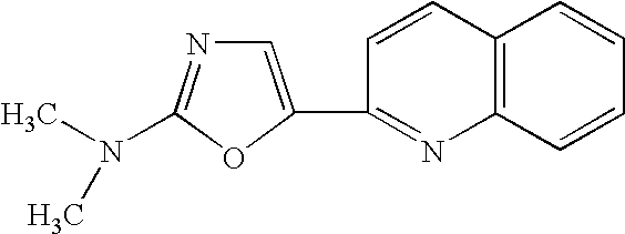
C1(C2=CN=C(N(C)C)O2)=NC2=C(C=C1)C=CC=C2
